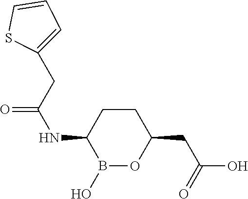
C1C(NC(CC2=CC=CS2)=O)B(O)OC(CC(O)=O)C1
